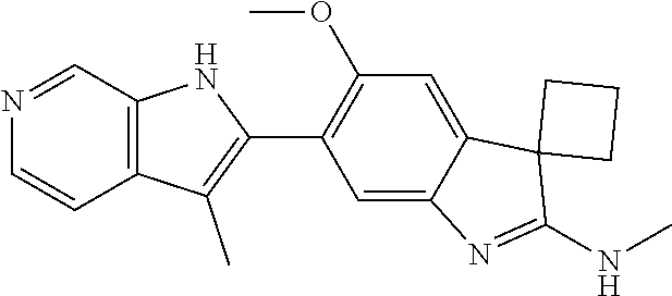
C12=C(C=NC=C1)NC(C1=C(OC)C=C3C(=C1)N=C(NC)C31CCC1)=C2C
